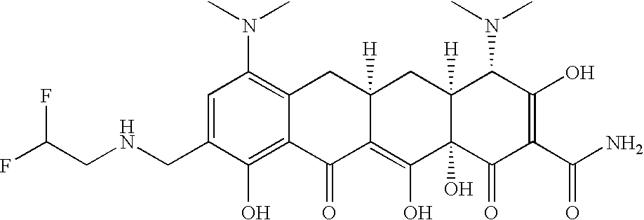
C1(CNCC(F)F)=CC(N(C)C)=C2C(=C1O)C(=O)C1=C(O)C3(O)C([H])(CC1([H])C2)C(N(C)C)C(O)=C(C(N)=O)C3=O
